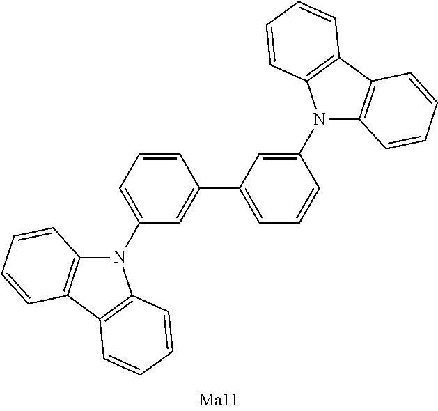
C1=CC=C(N2C3=C(C4=C2C=CC=C4)C=CC=C3)C=C1C1=CC=CC(N2C3=C(C4=C2C=CC=C4)C=CC=C3)=C1
